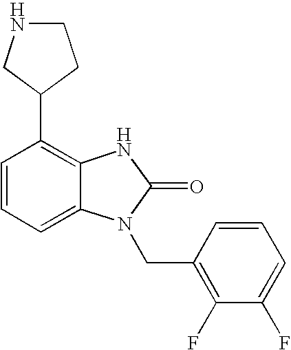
C1=CC=C2C(=C1C1CCNC1)NC(=O)N2CC1=C(F)C(F)=CC=C1
